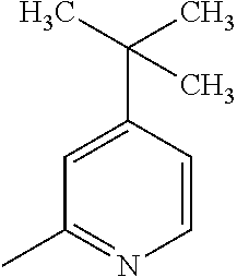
C1=CC(C(C)(C)C)=CC(C)=N1
